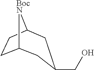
C12CCC([BocN]1)CC(CO)C2
